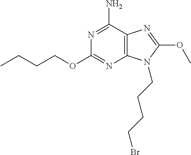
N1=C(N)C2=C(N=C1OCCCC)N(CCCCBr)C(OC)=N2
